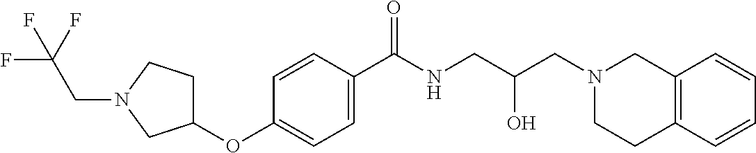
C1(OC2CCN(CC(F)(F)F)C2)=CC=C(C(NCC(CN2CC3=C(CC2)C=CC=C3)O)=O)C=C1
